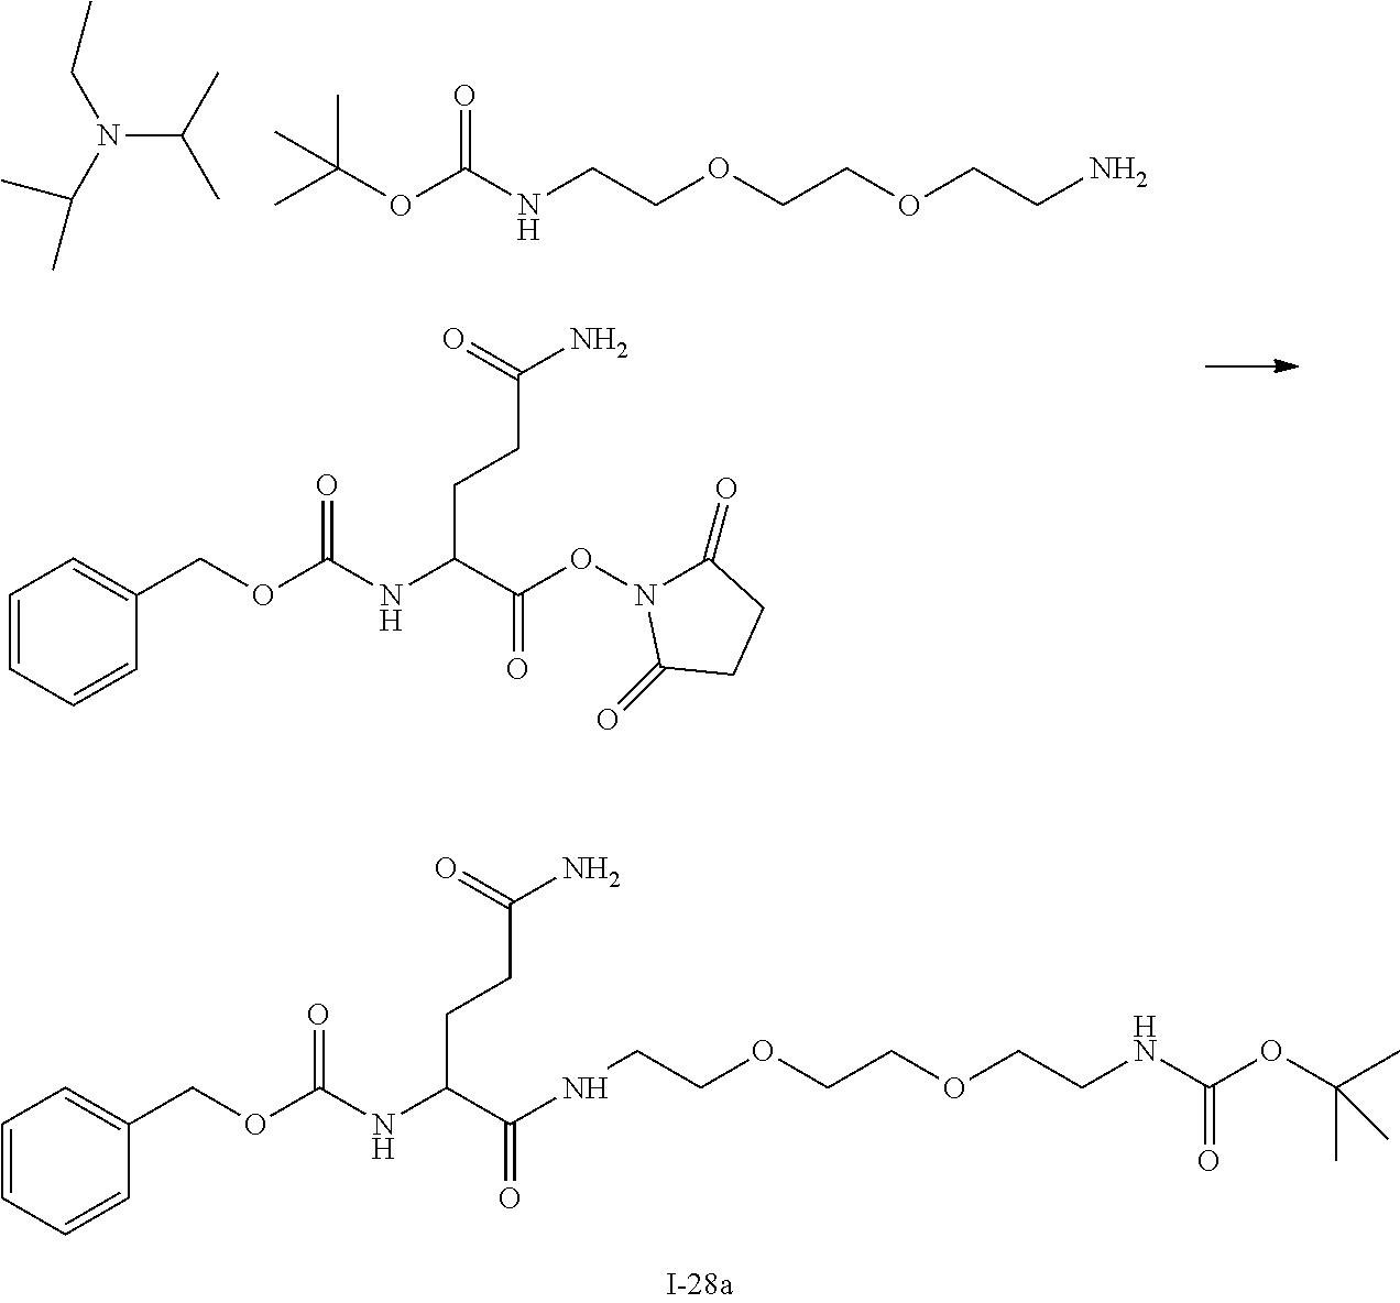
CC(OC(NCCOCCOCCN)=O)(C)C.N(C(C)C)(C(C)C)CC.C1=CC=CC(COC(NC(C(ON2C(=O)CCC2=O)=O)CCC(N)=O)=O)=C1.C1=CC=CC(COC(NC(C(=O)NCCOCCOCCNC(OC(C)(C)C)=O)CCC(N)=O)=O)=C1
